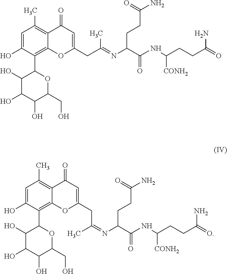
C1(O)C(O)C(O)C(CO)OC1C1=C2C(=C(C)C=C1O)C(=O)C=C(CC(=NC(C(NC(CCC(=O)N)[CONH2])=O)CCC(=O)N)C)O2.C1(O)C(O)C(O)C(CO)OC1C1=C2C(=C(C)C=C1O)C(=O)C=C(CC(C)=NC(C(NC(CCC(N)=O)[CONH2])=O)CCC(=O)N)O2
